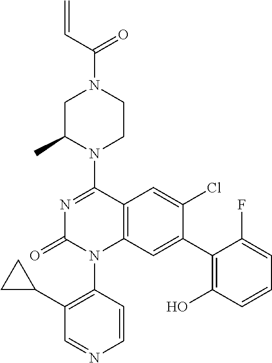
C1(N2CCN(C(=O)C=C)CC2C)=NC(=O)N(C2=C(C3CC3)C=NC=C2)C2=C1C=C(Cl)C(C1=C(O)C=CC=C1F)=C2
